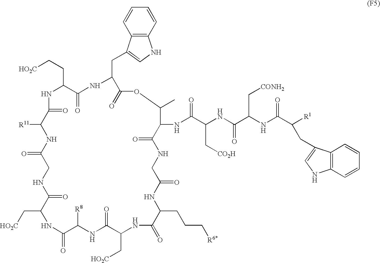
N1C(CC[HO2C])C(=O)NC(CC2=CNC3=C2C=CC=C3)C(=O)OC(C)C(NC(C(NC(C(NC(C([R1])CC2=CNC3=C2C=CC=C3)=O)C[CONH2])=O)C[CO2H])=O)C(=O)NCC(=O)NC(CCC[R6*])C(=O)NC(C[HO2C])C(=O)NC([R8])C(=O)NC(C[HO2C])C(=O)NCC(=O)NC([R11])C1=O
